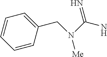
C1=CC(CN(C(N)=N)[Me])=CC=C1
